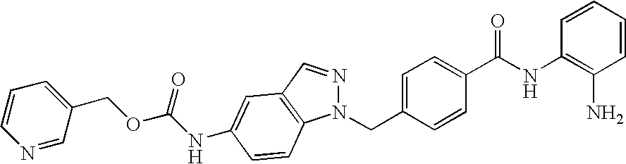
C1(NC(C2=CC=C(CN3N=CC4=C3C=CC(NC(OCC3=CC=CN=C3)=O)=C4)C=C2)=O)=C(N)C=CC=C1
